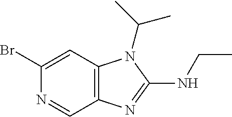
C1(Br)=CC2=C(C=N1)N=C(NCC)N2C(C)C
